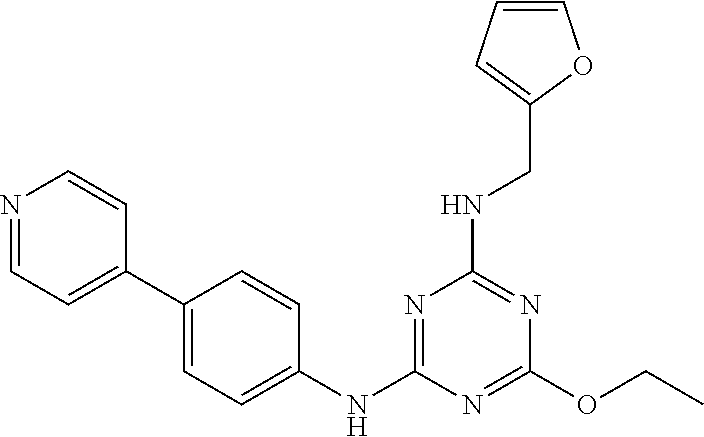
C1(C2=CC=NC=C2)=CC=C(NC2=NC(NCC3=CC=CO3)=NC(OCC)=N2)C=C1
